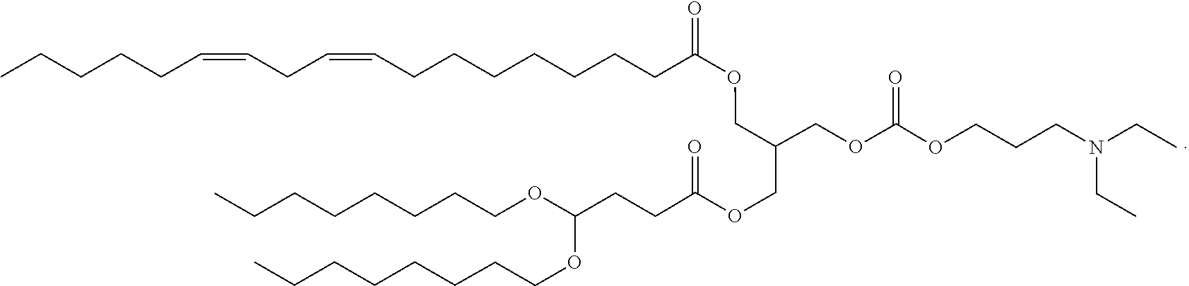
C(CCCOC(OCCCCCCCC)CCC(=O)OCC(COC(=O)OCCCN(CC)CC)COC(CCCCCCCC=CCC=CCCCCC)=O)CCCC
